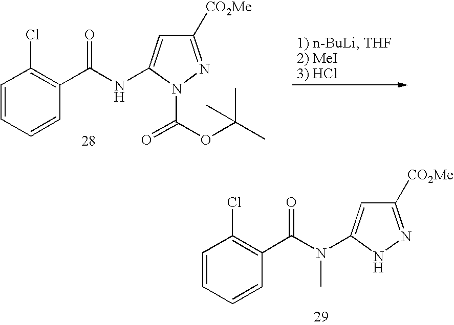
C1=CC=CC(C(N(C2=CC([CO2Me])=NN2)C)=O)=C1Cl.C1=CC=CC(C(NC2=CC([CO2Me])=NN2C(=O)OC(C)(C)C)=O)=C1Cl
